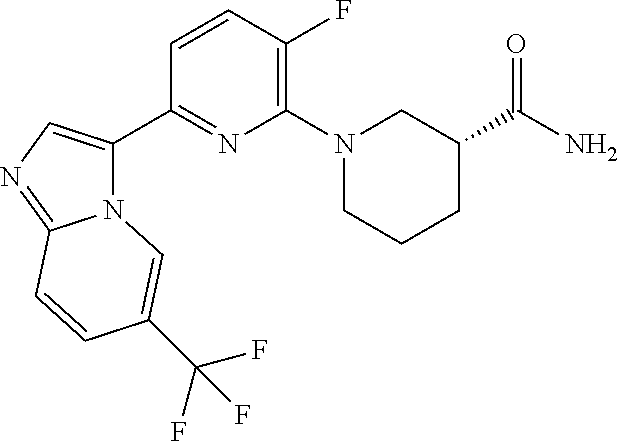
C1(C(=O)N)CN(C2=C(F)C=CC(C3=CN=C4N3C=C(C(F)(F)F)C=C4)=N2)CCC1
